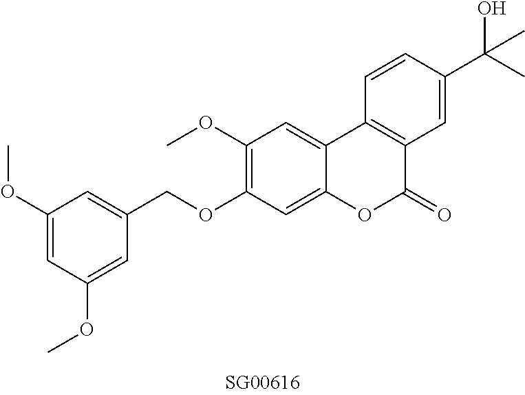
C1(OC)=CC(OC)=CC(COC2=C(OC)C=C3C(=C2)OC(=O)C2=C3C=CC(C(C)(O)C)=C2)=C1
